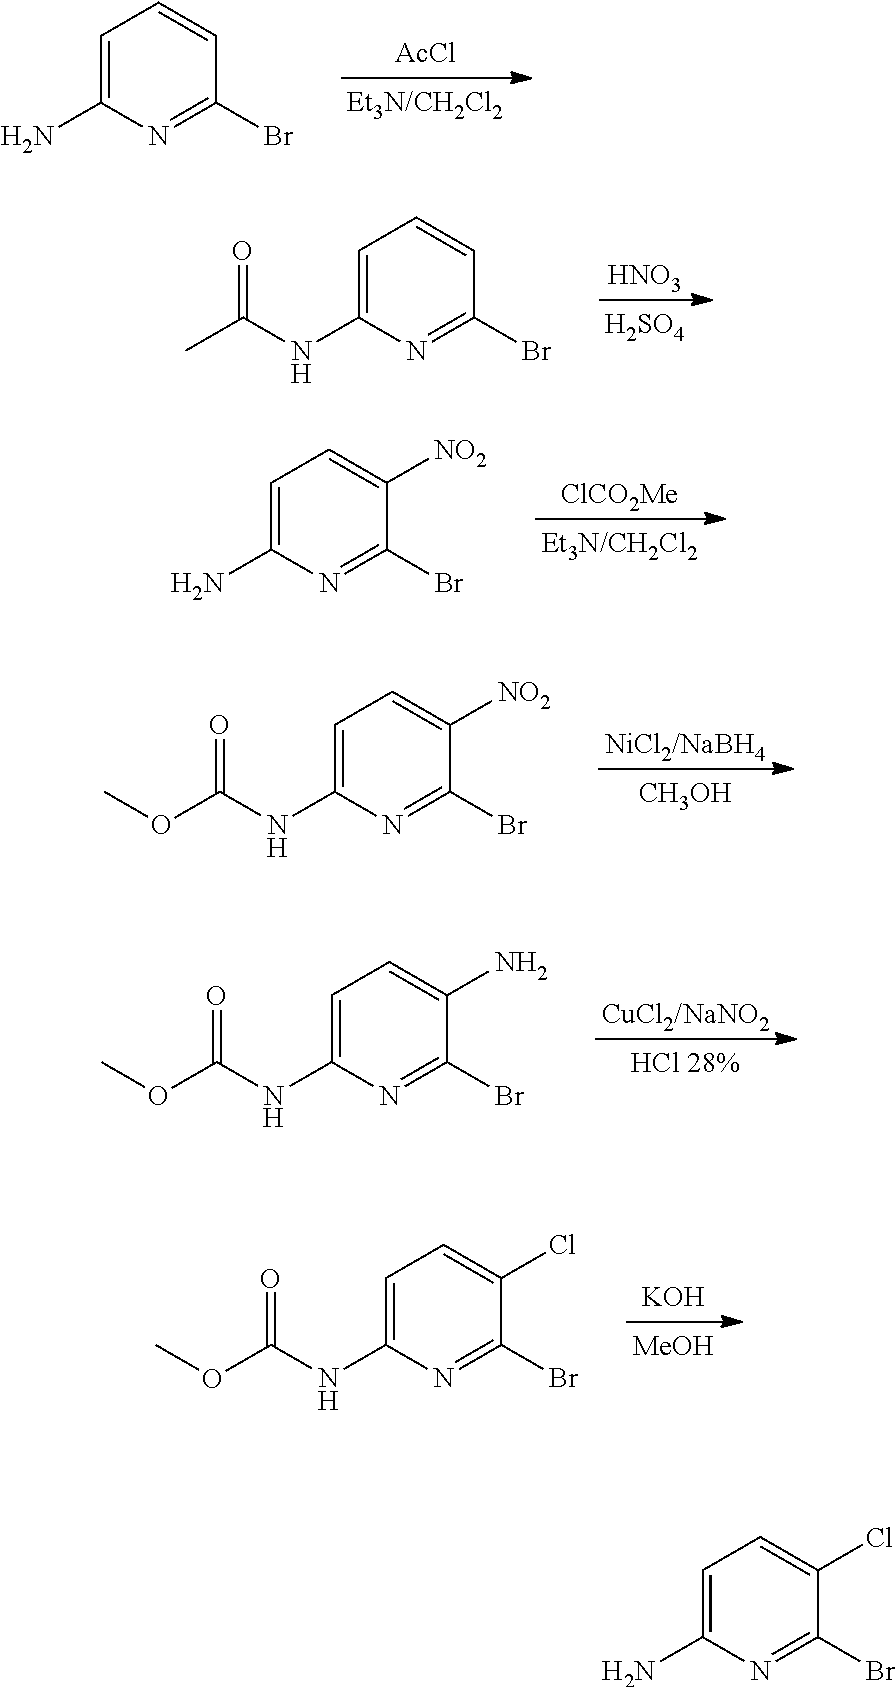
C1=C(N)N=C(Br)C=C1.[AcCl].C1=C(NC(=O)C)N=C(Br)C=C1.[HNO3].[H2SO4].C1=C(N)N=C(Br)C([NO2])=C1.[ClCO2Me].C1=C(NC(OC)=O)N=C(Br)C([NO2])=C1.[NiCl2/NaBH4].[CH3OH].C1=C(NC(OC)=O)N=C(Br)C(N)=C1.[CuCl2/NaNO2].[HCl 28%].[KOH].[MeOH].C1=C(NC(OC)=O)N=C(Br)C(Cl)=C1.C1=C(N)N=C(Br)C(Cl)=C1
